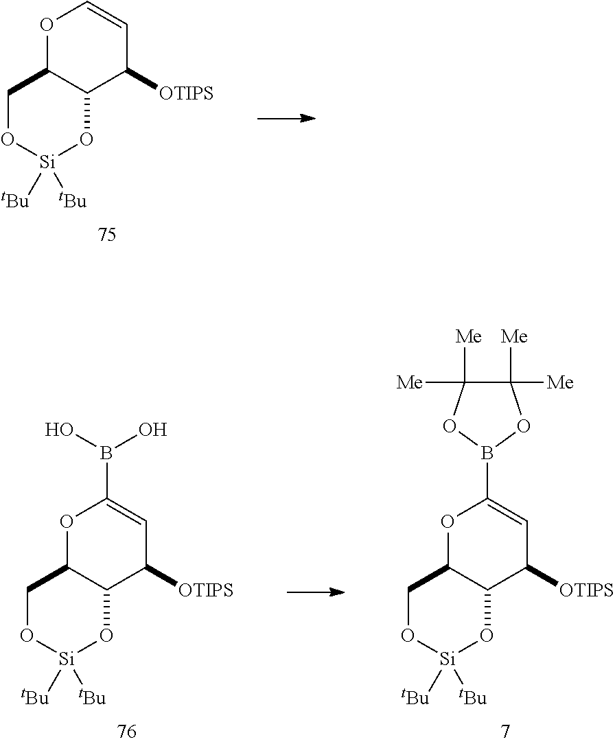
O1C=CC([OTIPS])C2C1CO[Si]([tBu])([tBu])O2.B1(C2=CC([OTIPS])C3C(O2)CO[Si]([tBu])([tBu])O3)OC([Me])([Me])C([Me])([Me])O1.B(C1=CC([OTIPS])C2C(O1)CO[Si]([tBu])([tBu])O2)(O)O
